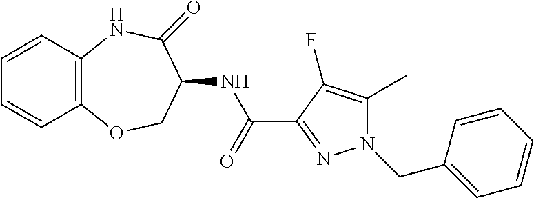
C1=CC2=C(C=C1)OCC(NC(C1=NN(CC3=CC=CC=C3)C(C)=C1F)=O)C(=O)N2
